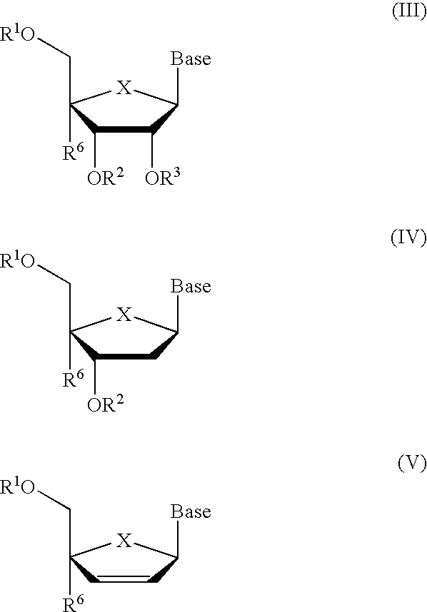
C1([OR3])C([OR2])C(C[R1O])([R6])[X]C1[Base].C1C([OR2])C(C[R1O])([R6])[X]C1[Base].C1=CC(C[R1O])([R6])[X]C1[Base]
